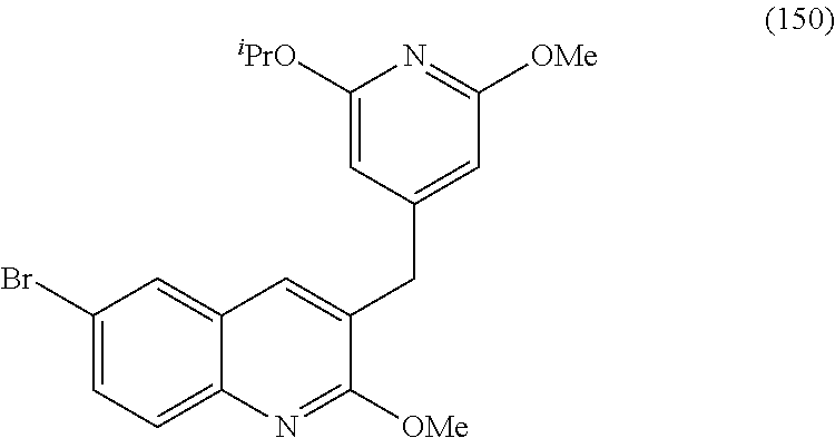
C1=C([iPrO])N=C([OMe])C=C1CC1=CC2=CC(Br)=CC=C2N=C1[OMe]
